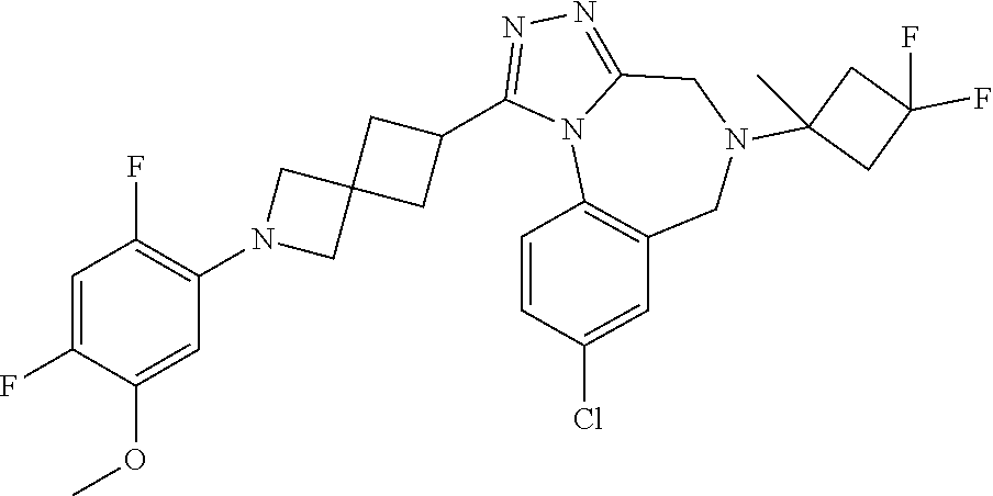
C1=C(F)C(OC)=CC(N2CC3(C2)CC(C2=NN=C4N2C2=C(CN(C5(C)CC(F)(F)C5)C4)C=C(Cl)C=C2)C3)=C1F
